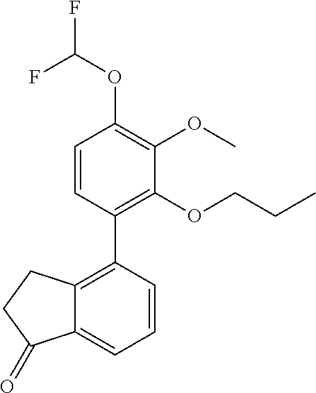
C1=CC(C2=C3C(=CC=C2)C(=O)CC3)=C(OCCC)C(OC)=C1OC(F)F
